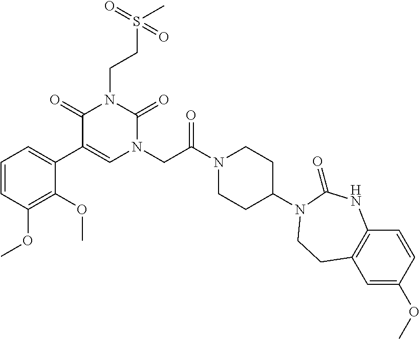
C1=CC(OC)=C(OC)C(C2=CN(CC(N3CCC(N4C(=O)NC5=C(C=C(OC)C=C5)CC4)CC3)=O)C(=O)N(CCS(=O)(C)=O)C2=O)=C1
